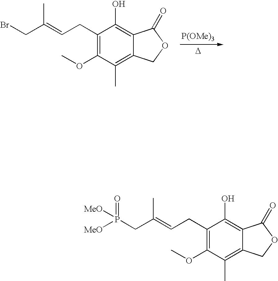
[P(OMe)3].[D].C1(CC=C(CBr)C)=C(OC)C(C)=C2C(=C1O)C(=O)OC2.C1(CC=C(CP([MeO])(=O)[MeO])C)=C(OC)C(C)=C2C(=C1O)C(=O)OC2
